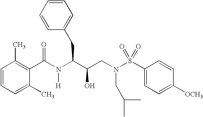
C1=CC=C(C)C(C(N(C(C(CN(S(C2=CC=C([OCH3])C=C2)(=O)=O)CC(C)C)O)CC2=CC=CC=C2)[H])=O)=C1C
